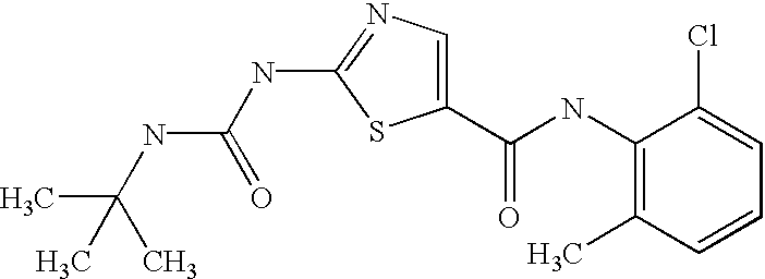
C1(C(NC2=C(C)C=CC=C2Cl)=O)=CN=C(NC(NC(C)(C)C)=O)S1
